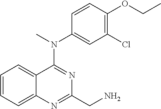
C1=CC=C2C(=C1)C(N(C)C1=CC(Cl)=C(OCC)C=C1)=NC(CN)=N2
